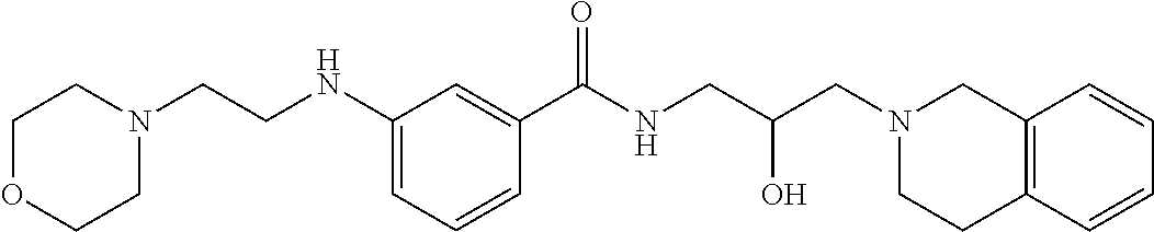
C1(NCCN2CCOCC2)=CC=CC(C(NCC(CN2CC3=C(CC2)C=CC=C3)O)=O)=C1
